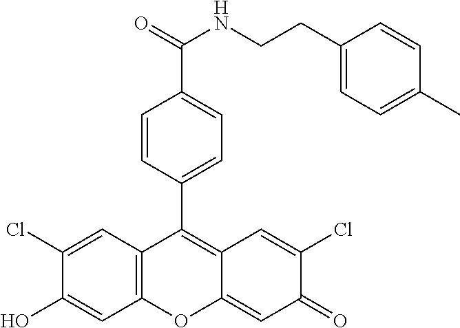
C12=C(C=C(Cl)C(O)=C1)C(C1=CC=C(C(=O)NCCC3=CC=C(C)C=C3)C=C1)=C1C(=CC(=O)C(Cl)=C1)O2
